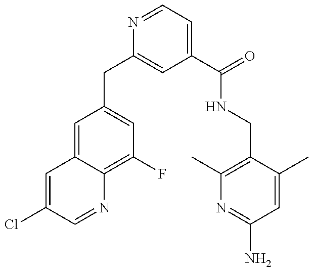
C1=C(Cl)C=NC2=C(F)C=C(CC3=CC(C(=O)NCC4=C(C)N=C(N)C=C4C)=CC=N3)C=C12
